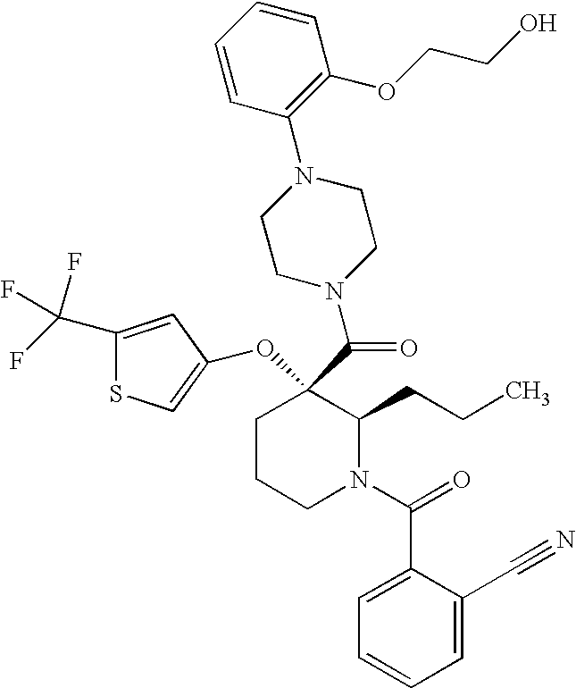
C1CCN(C(=O)C2=CC=CC=C2C#N)C(CCC)C1(C(N1CCN(C2=C(OCCO)C=CC=C2)CC1)=O)OC1=CSC(C(F)(F)F)=C1
